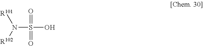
N(S(=O)(=O)O)([R102])[R101]
